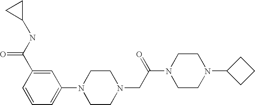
C1=C(C(NC2CC2)=O)C=CC=C1N1CCN(CC(N2CCN(C3CCC3)CC2)=O)CC1
